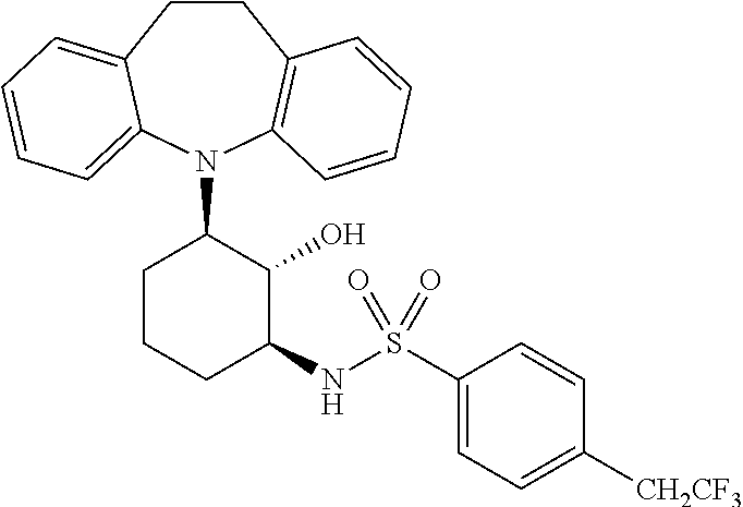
C1CC2=CC=CC=C2N(C2CCCC(NS(C3=CC=C([CH2CF3])C=C3)(=O)=O)C2O)C2=C1C=CC=C2
